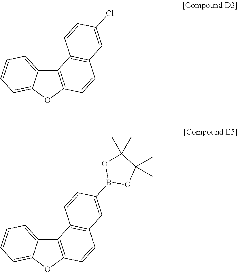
C12=C(OC3=CC=CC=C13)C=CC1=C2C=CC(Cl)=C1.C12=C(OC3=CC=CC=C13)C=CC1=C2C=CC(B2OC(C)(C)C(C)(C)O2)=C1
